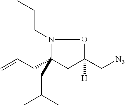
C=CCC1(CC(C)C)CC(C[N3])([H])ON1CCC
